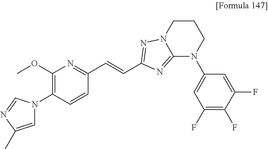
C1=CC(N2C=C(C)N=C2)=C(OC)N=C1C=CC1=NN2C(=N1)N(C1=CC(F)=C(F)C(F)=C1)CCC2
